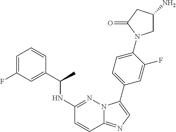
C1=C(F)C=C(C(NC2=NN3C(=NC=C3C3=CC=C(N4CC(N)CC4=O)C(F)=C3)C=C2)C)C=C1
